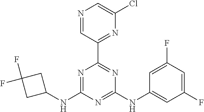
N1=C(NC2CC(F)(F)C2)N=C(NC2=CC(F)=CC(F)=C2)N=C1C1=NC(Cl)=CN=C1
